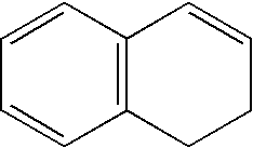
C1=CC2=C(C=C1)CCC=C2
